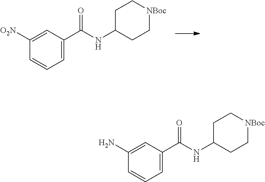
C1([O2N])=CC(C(NC2CC[NBoc]CC2)=O)=CC=C1.C1(N)=CC(C(NC2CC[NBoc]CC2)=O)=CC=C1
